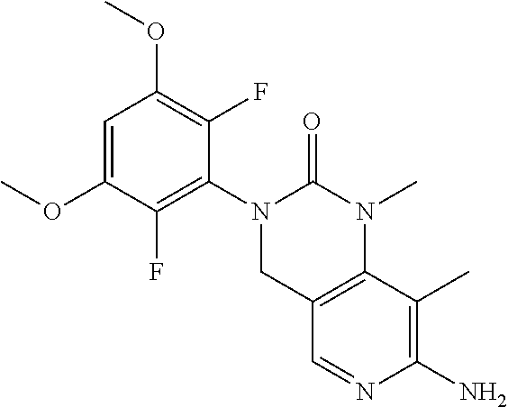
C1=C(OC)C(F)=C(N2CC3=C(N(C)C2=O)C(C)=C(N)N=C3)C(F)=C1OC
